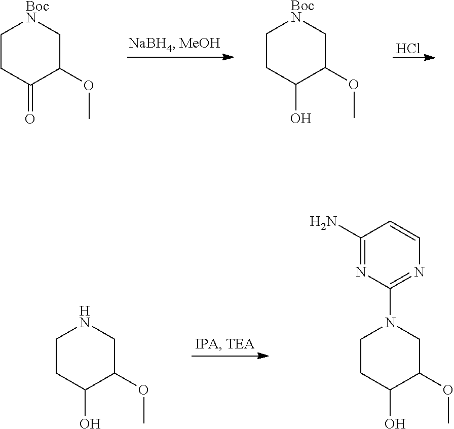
Cl.C1CC(=O)C(OC)C[BocN]1.C1CC(O)C(OC)C[BocN]1.C1CC(O)C(OC)CN1.C1CC(O)C(OC)CN1C1=NC=CC(N)=N1
